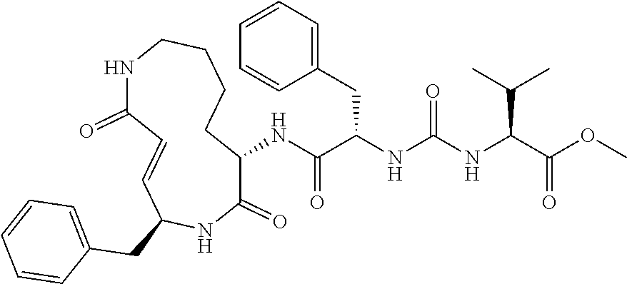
C1(NC(C(NC(NC(C(OC)=O)C(C)C)=O)CC2=CC=CC=C2)=O)C(=O)NC(CC2=CC=CC=C2)C=CC(=O)NCCCC1
